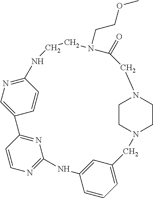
C12=NC=C(C=C1)C1=NC(=NC=C1)NC1=CC(=CC=C1)CN1CCN(CC(=O)N(CCOC)CCN2)CC1
